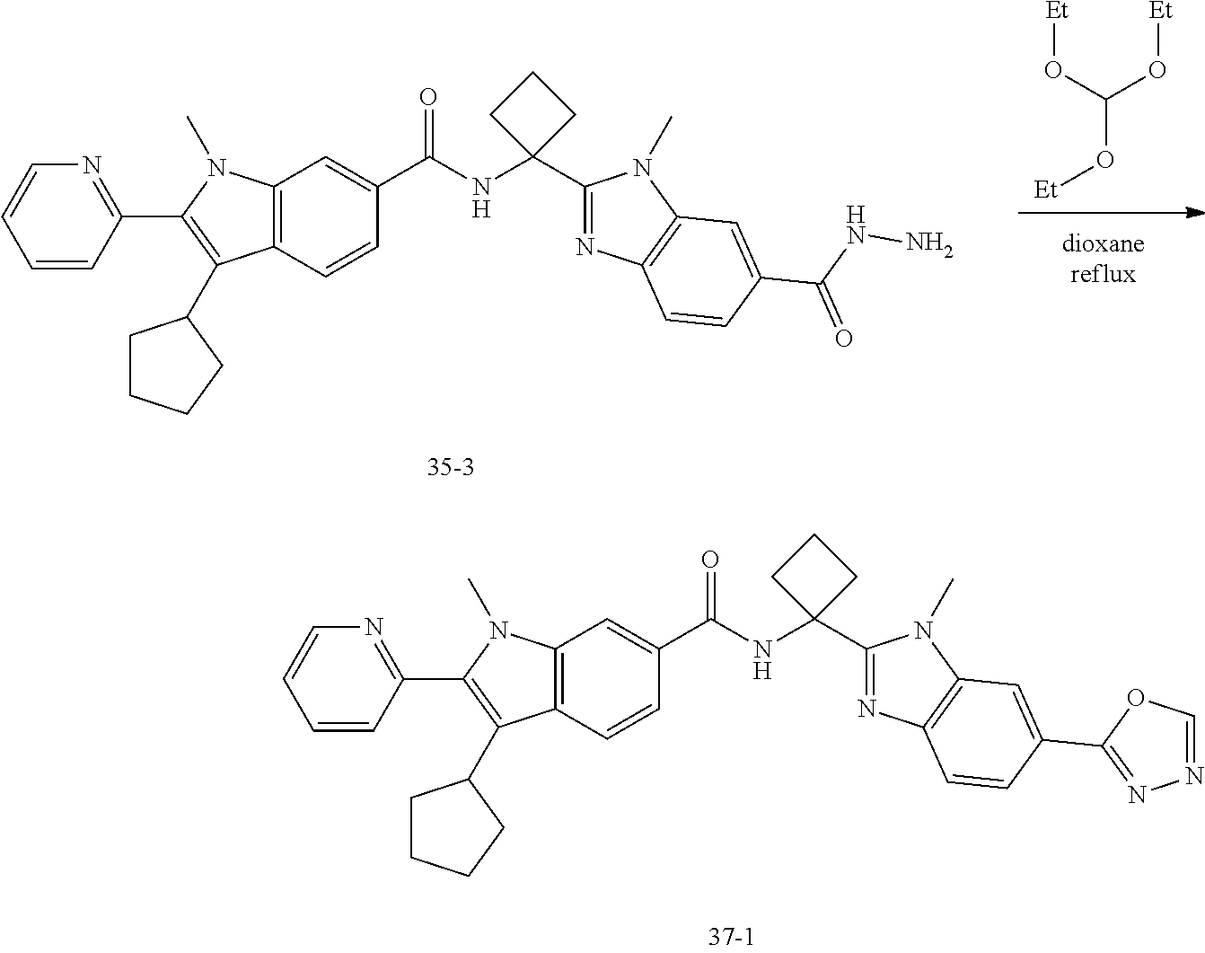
[H].[Et]OC(O[Et])O[Et].C1=CC(C2=C(C3CCCC3)C3=C(C=C(C(NC4(C5=NC6=C(N5C)C=C(C(NN)=O)C=C6)CCC4)=O)C=C3)N2C)=NC=C1.C1=CC(C2=C(C3CCCC3)C3=C(C=C(C(NC4(C5=NC6=C(N5C)C=C(C5=NN=CO5)C=C6)CCC4)=O)C=C3)N2C)=NC=C1
